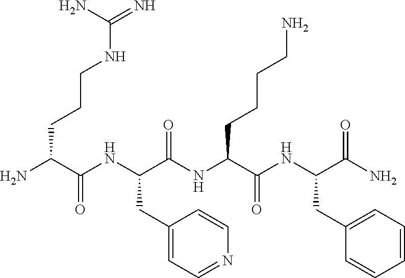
NC(C(NC(C(NC(C(NC(C(N)=O)CC1=CC=CC=C1)=O)CCCCN)=O)CC1=CC=NC=C1)=O)CCCNC(N)=N
